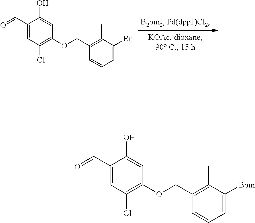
C1(C=O)=CC(Cl)=C(OCC2=C(C)C(Br)=CC=C2)C=C1O.C1(C=O)=CC(Cl)=C(OCC2=C(C)C([Bpin])=CC=C2)C=C1O
